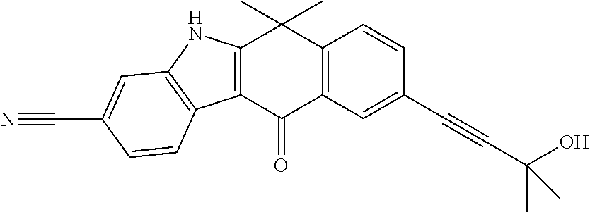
C12=C(C(=O)C3=C(C1(C)C)C=CC(C#CC(O)(C)C)=C3)C1=C(N2)C=C(C#N)C=C1
